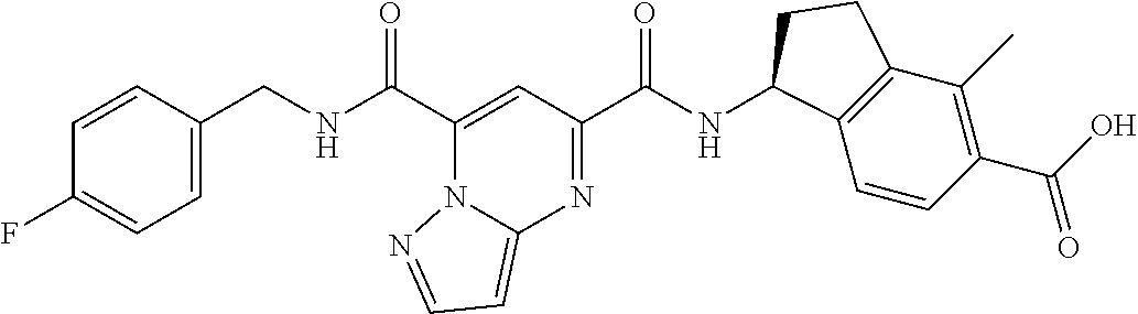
C1=C(CNC(=O)C2=CC(C(NC3C4=C(C(C)=C(C(O)=O)C=C4)CC3)=O)=NC3=CC=NN32)C=CC(F)=C1
